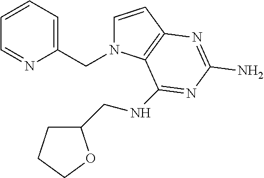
C1=CC2=C(N1CC1=CC=CC=N1)C(NCC1CCCO1)=NC(N)=N2
